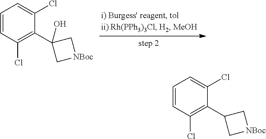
C1=CC(Cl)=C(C2(O)C[NBoc]C2)C(Cl)=C1.C1=CC(Cl)=C(C2C[NBoc]C2)C(Cl)=C1
